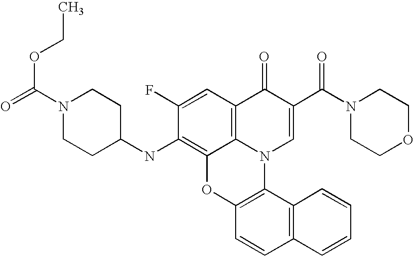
C1(F)=CC2=C3C(=C1NC1CCN(C(=O)OCC)CC1)OC1=C(N3C=C(C(N3CCOCC3)=O)C2=O)C2=C(C=C1)C=CC=C2
